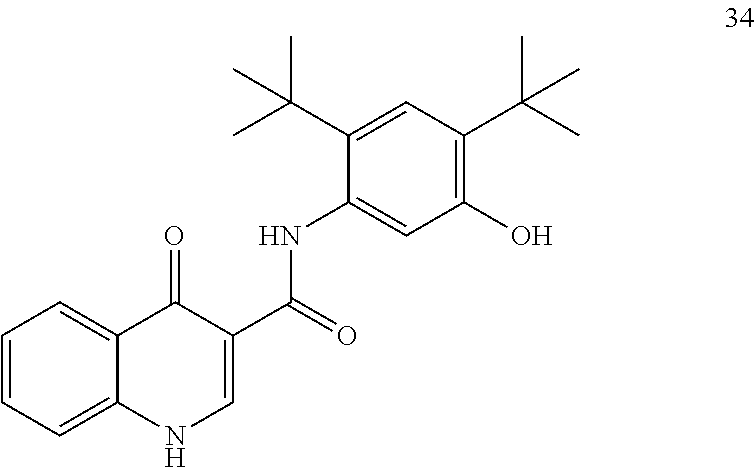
C1=C2C(=CC=C1)C(=O)C(C(NC1=CC(O)=C(C(C)(C)C)C=C1C(C)(C)C)=O)=CN2
